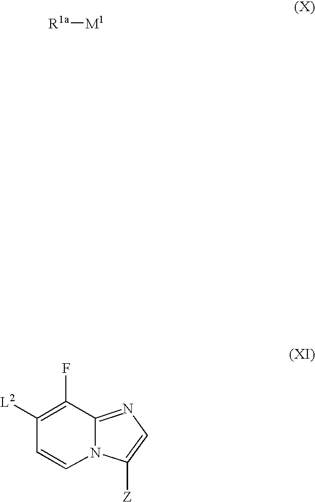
C1([L2])=C(F)C2=NC=C([Z])N2C=C1.[R1a][M1]
